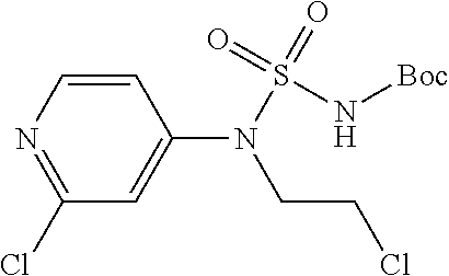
C1(N(CCCl)S(=O)(=O)N[Boc])=CC(Cl)=NC=C1
